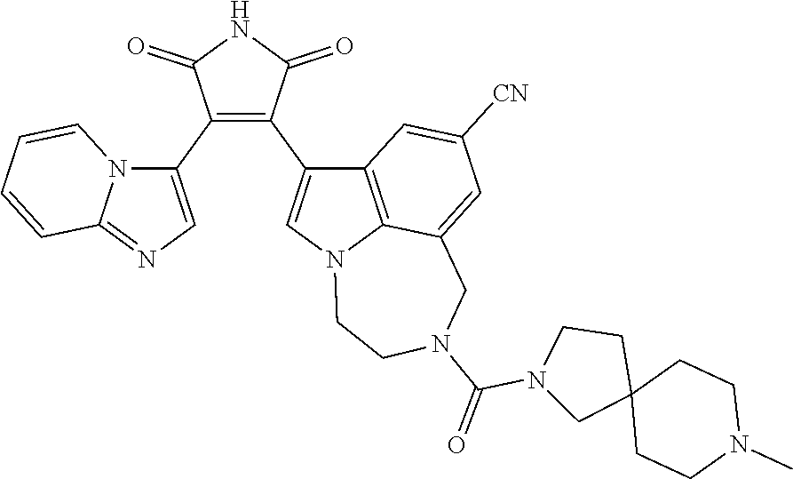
C1(C2=CN=C3N2C=CC=C3)=C(C2=CN3C4=C2C=C([CN])C=C4CN(C(=O)N2CC4(CC2)CCN(C)CC4)CC3)C(=O)NC1=O
